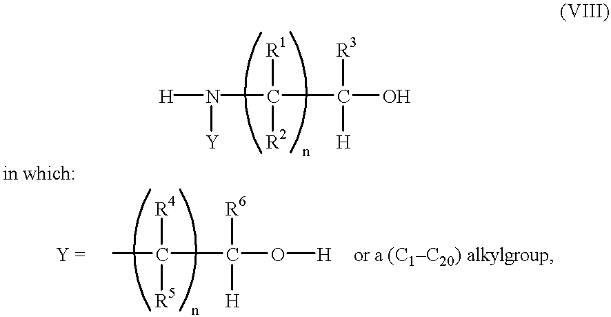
[H]N([Y])C([R1])([R2])C([R3])([H])O.CC([R4])([R5])C([R6])([H])O[H]
